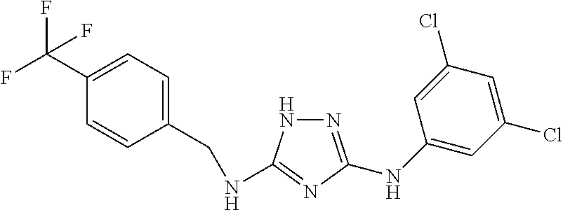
N1=C(NC2=CC(Cl)=CC(Cl)=C2)N=C(NCC2=CC=C(C(F)(F)F)C=C2)N1
